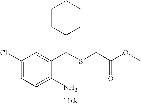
C1=C(N)C(C(SCC(=O)OC)C2CCCCC2)=CC(Cl)=C1
